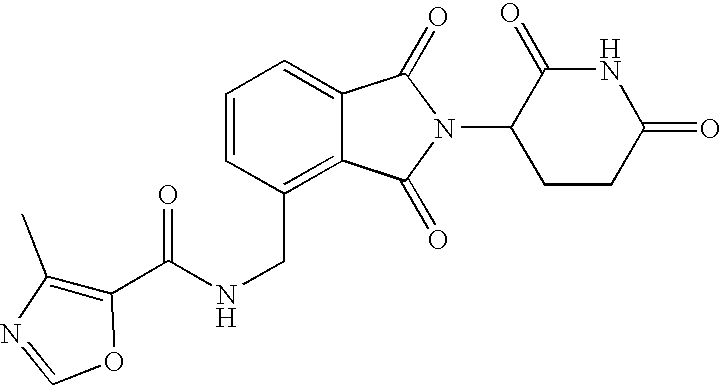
C(C1=C2C(=CC=C1)C(=O)N(C1CCC(=O)NC1=O)C2=O)NC(C1=C(C)N=CO1)=O
